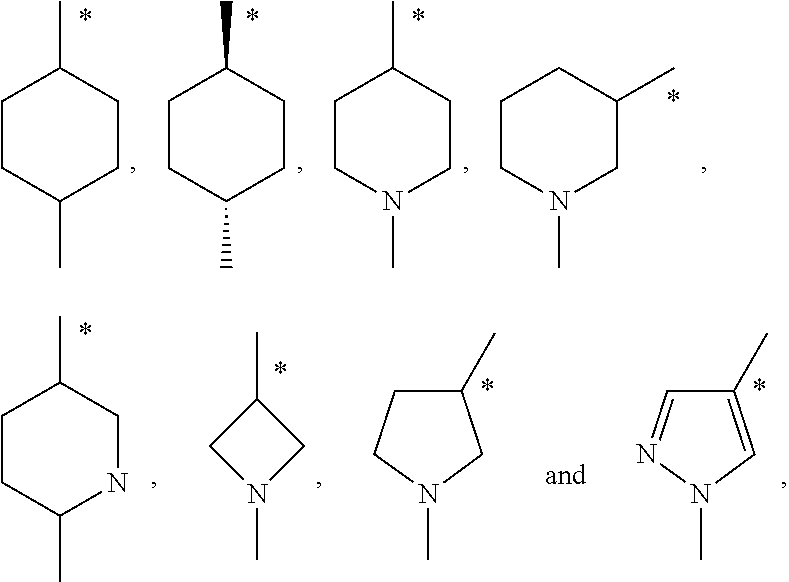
C1CC(C)CCC1C.C1CC(C)CCC1C.C1CN(C)CCC1C.C1CN(C)CC(C)C1.C1CC(C)NCC1C.C1(C)CN(C)C1.N1(C)CC(C)CC1.N1(C)C=C(C)C=N1
